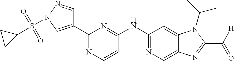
C1(NC2=NC=C3C(=C2)N(C(C)C)C(C([H])=O)=N3)=NC(C2=CN(S(C3CC3)(=O)=O)N=C2)=NC=C1
